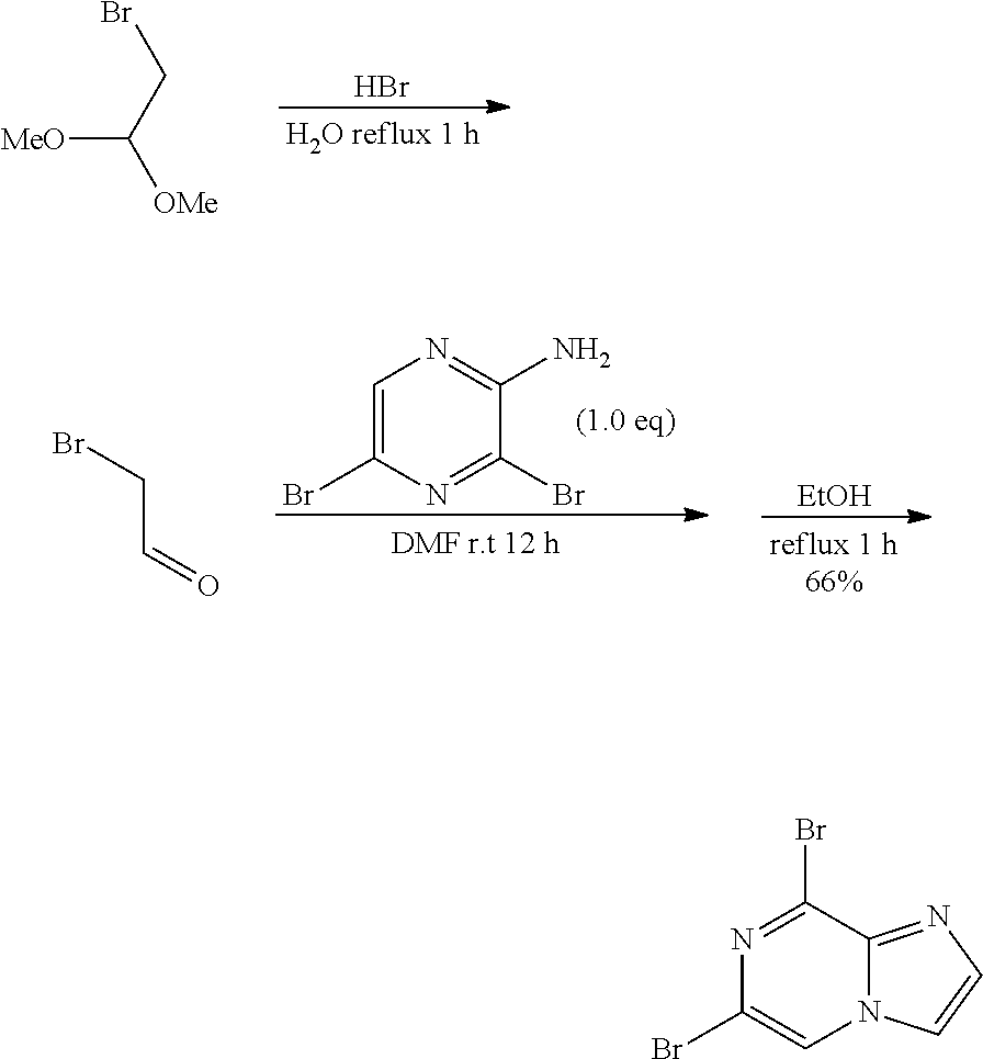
N1=C(Br)C2=NC=CN2C=C1Br.Br.[MeO]C(CBr)[OMe].C1=C(Br)N=C(Br)C(N)=N1.[EtOH].C(C=O)Br
